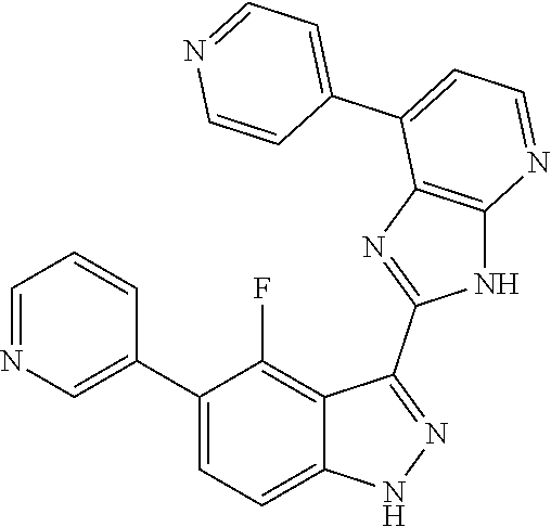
C1=NC=C(C2=CC=C3C(=C2F)C(C2=NC4=C(N2)N=CC=C4C2=CC=NC=C2)=NN3)C=C1
